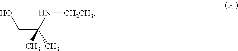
OCC(C)(N[CH2CH3])C
